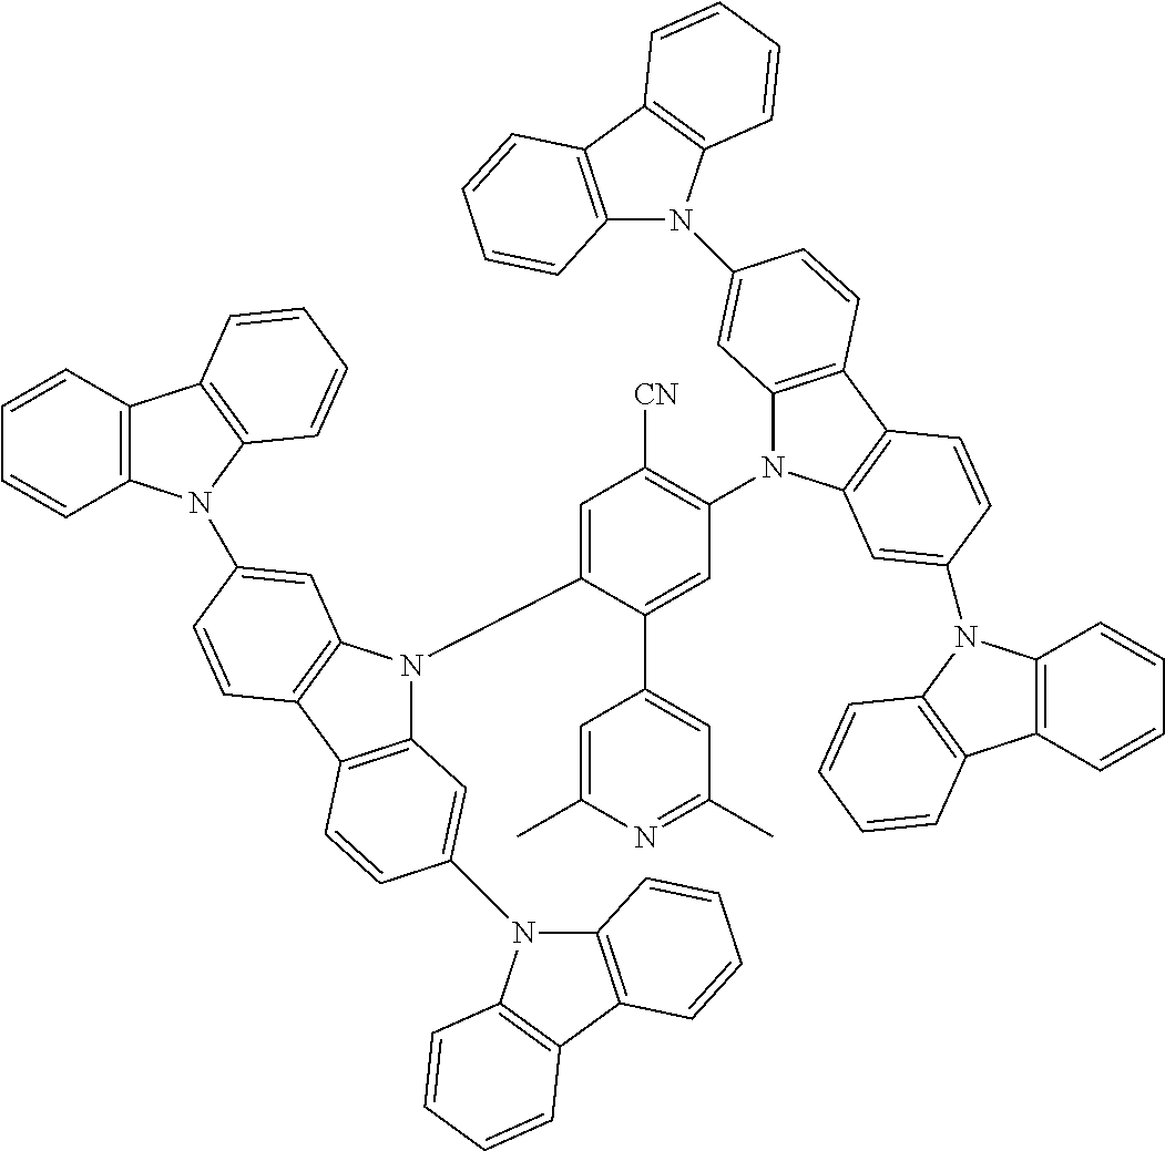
C1(C2=CC(C)=NC(C)=C2)=CC(N2C3=C(C4=C2C=C(N2C5=C(C=CC=C5)C5=C2C=CC=C5)C=C4)C=CC(N2C4=C(C5=C2C=CC=C5)C=CC=C4)=C3)=C([CN])C=C1N1C2=C(C3=C1C=C(N1C4=C(C=CC=C4)C4=C1C=CC=C4)C=C3)C=CC(N1C3=C(C4=C1C=CC=C4)C=CC=C3)=C2
